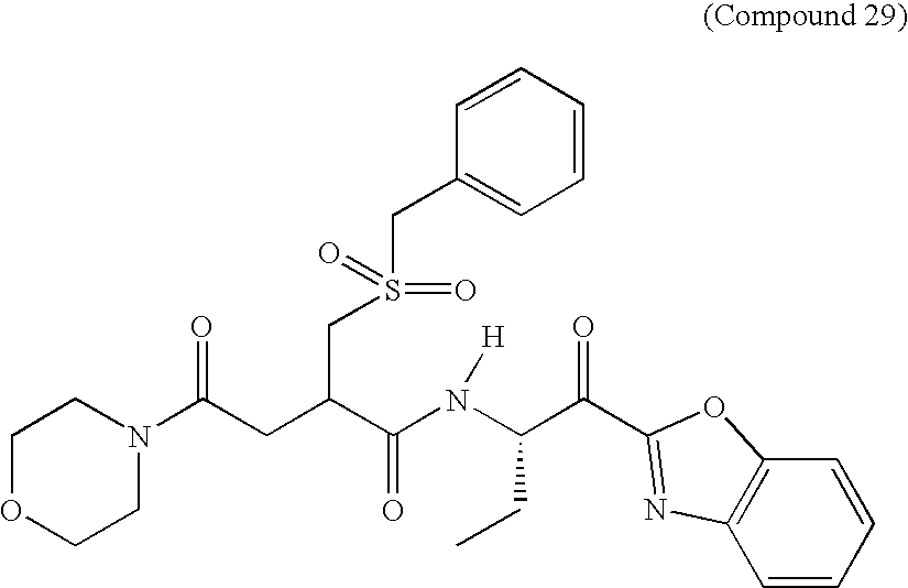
C1OCCN(C(CC(CS(=O)(=O)CC2=CC=CC=C2)C(=O)N([H])C(CC)C(=O)C2=NC3=C(C=CC=C3)O2)=O)C1
